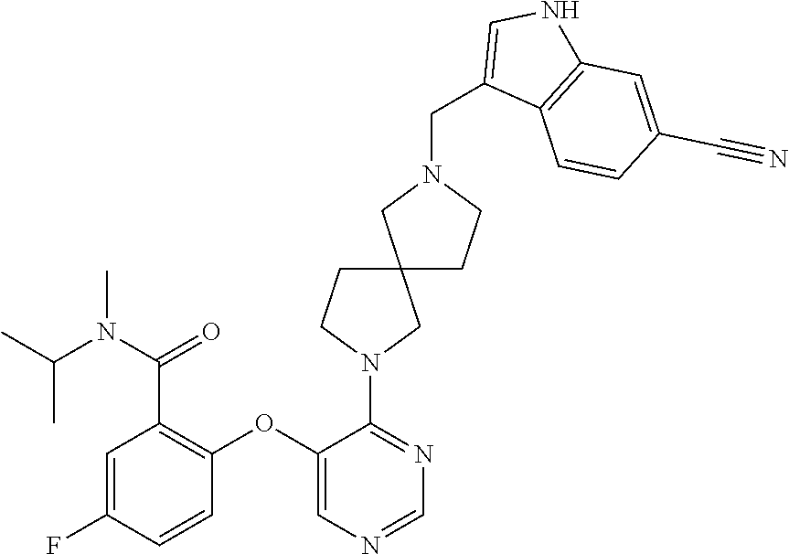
C1=C(F)C=CC(OC2=CN=CN=C2N2CC3(CC2)CCN(CC2=CNC4=C2C=CC(C#N)=C4)C3)=C1C(=O)N(C(C)C)C
